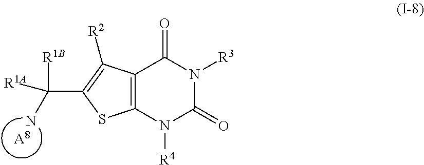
[A8].C12=C(N([R4])C(=O)N([R3])C1=O)SC(C(N)([R1A])[R1B])=C2[R2]
